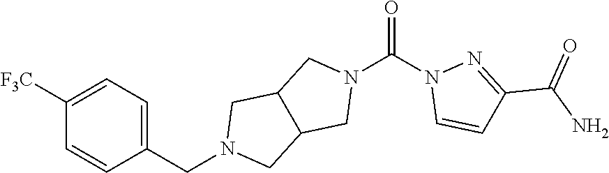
C1([F3C])=CC=C(CN2CC3C(C2)CN(C(N2C=CC(C(N)=O)=N2)=O)C3)C=C1
